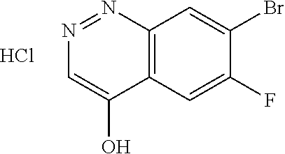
N1=NC2=C(C(O)=C1)C=C(F)C(Br)=C2.Cl
